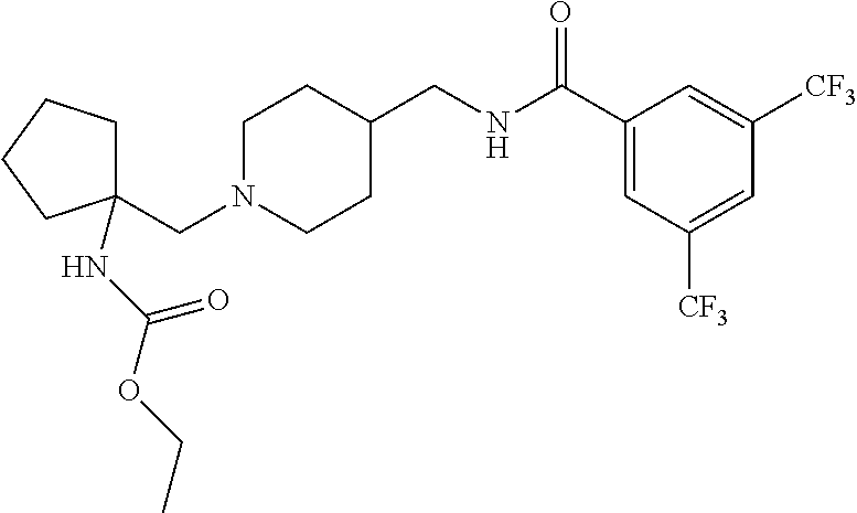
C1(CNC(C2=CC([CF3])=CC([CF3])=C2)=O)CCN(CC2(NC(OCC)=O)CCCC2)CC1
